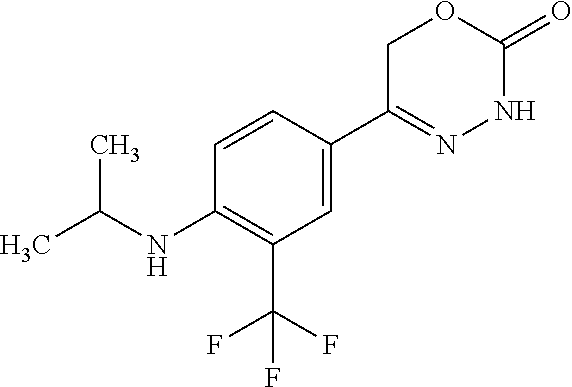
O1CC(C2=CC(C(F)(F)F)=C(NC(C)C)C=C2)=NNC1=O
